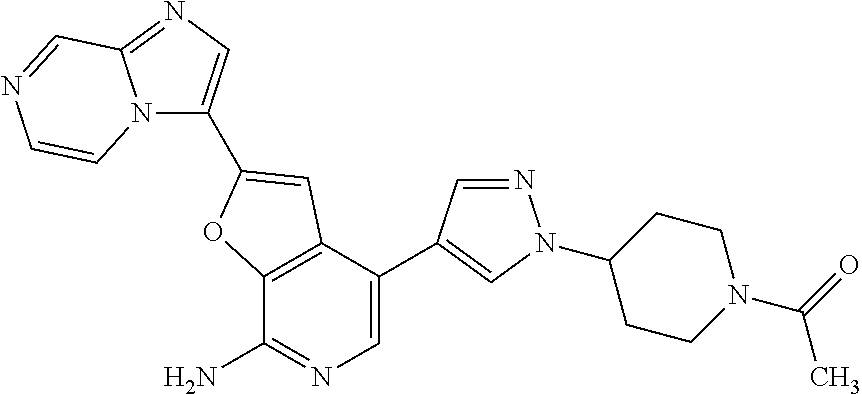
C12=C(C(C3=CN(C4CCN(C(=O)C)CC4)N=C3)=CN=C1N)C=C(C1=CN=C3N1C=CN=C3)O2
